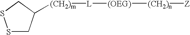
S1CC([(CH2)m][L][(OEG)][(CH2)n][Z])CS1
